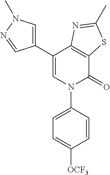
C1(C2=CN(C3=CC=C([OCF3])C=C3)C(=O)C3=C2N=C(C)S3)=CN(C)N=C1
